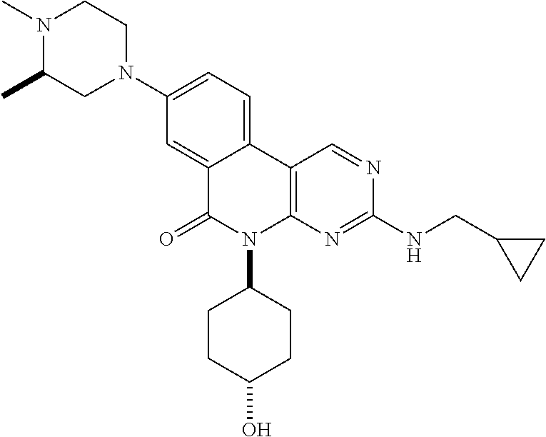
N1(C2=CC=C3C(=C2)C(=O)N(C2CCC(O)CC2)C2=C3C=NC(NCC3CC3)=N2)CCN(C)C(C)C1
